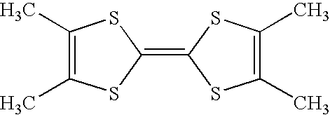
C1(C)=C(C)SC(=C2SC(C)=C(C)S2)S1
